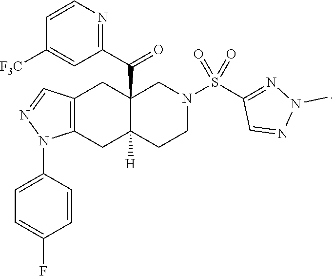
C1=CC(N2C3=C(CC4(C(C5=NC=CC([F3C])=C5)=O)C([H])(C3)CCN(S(C3=NN(C)N=C3)(=O)=O)C4)C=N2)=CC=C1F
